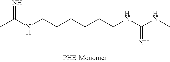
CC(NCCCCCCNC(NC)=N)=N
